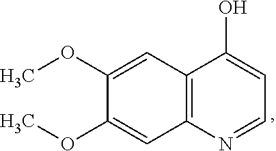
C12=C(N=CC=C1O)C=C(OC)C(OC)=C2
